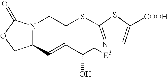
C1(C=CC(C[E3])O)N(CCSC2=NC=C([COOH])S2)C(=O)OC1
